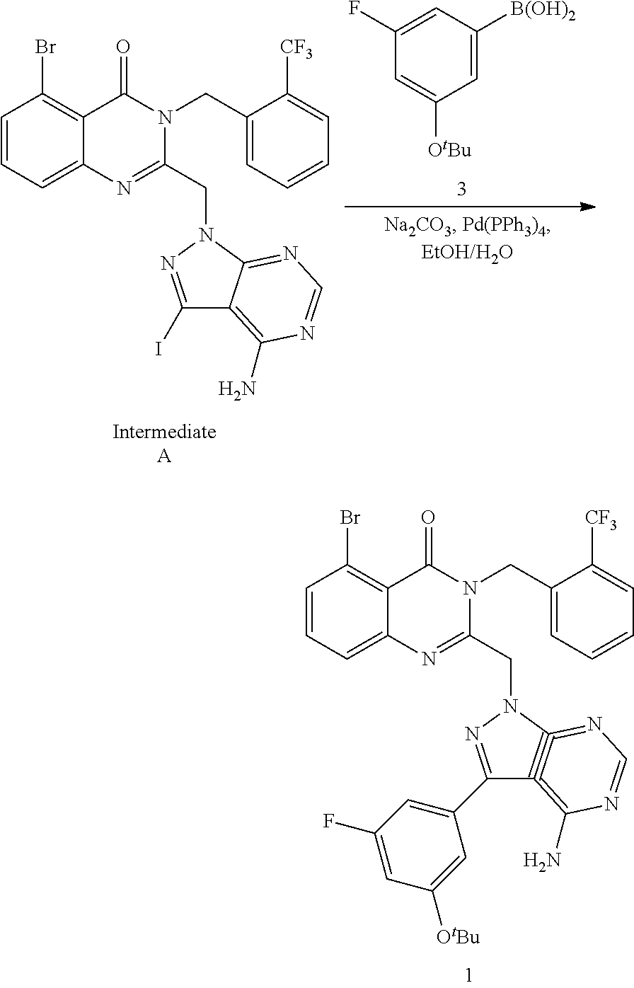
C1=CC=C2C(=C1Br)C(=O)N(CC1=CC=CC=C1[CF3])C(CN1N=C(C3=CC(F)=CC([OtBu])=C3)C3#C1=NC=NC=3N)=N2.C1=C(F)C=C([OtBu])C=C1[B(OH)2].C1=CC=C2C(=C1Br)C(=O)N(CC1=CC=CC=C1[CF3])C(CN1N=C(I)C3=C(N)N=CN=C13)=N2
